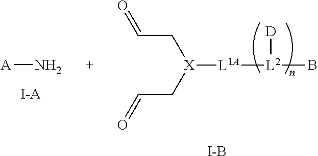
[A]N.[I-A].[X]([L1A][L2](B)[D])(CC=O)CC=O.[I-B]
